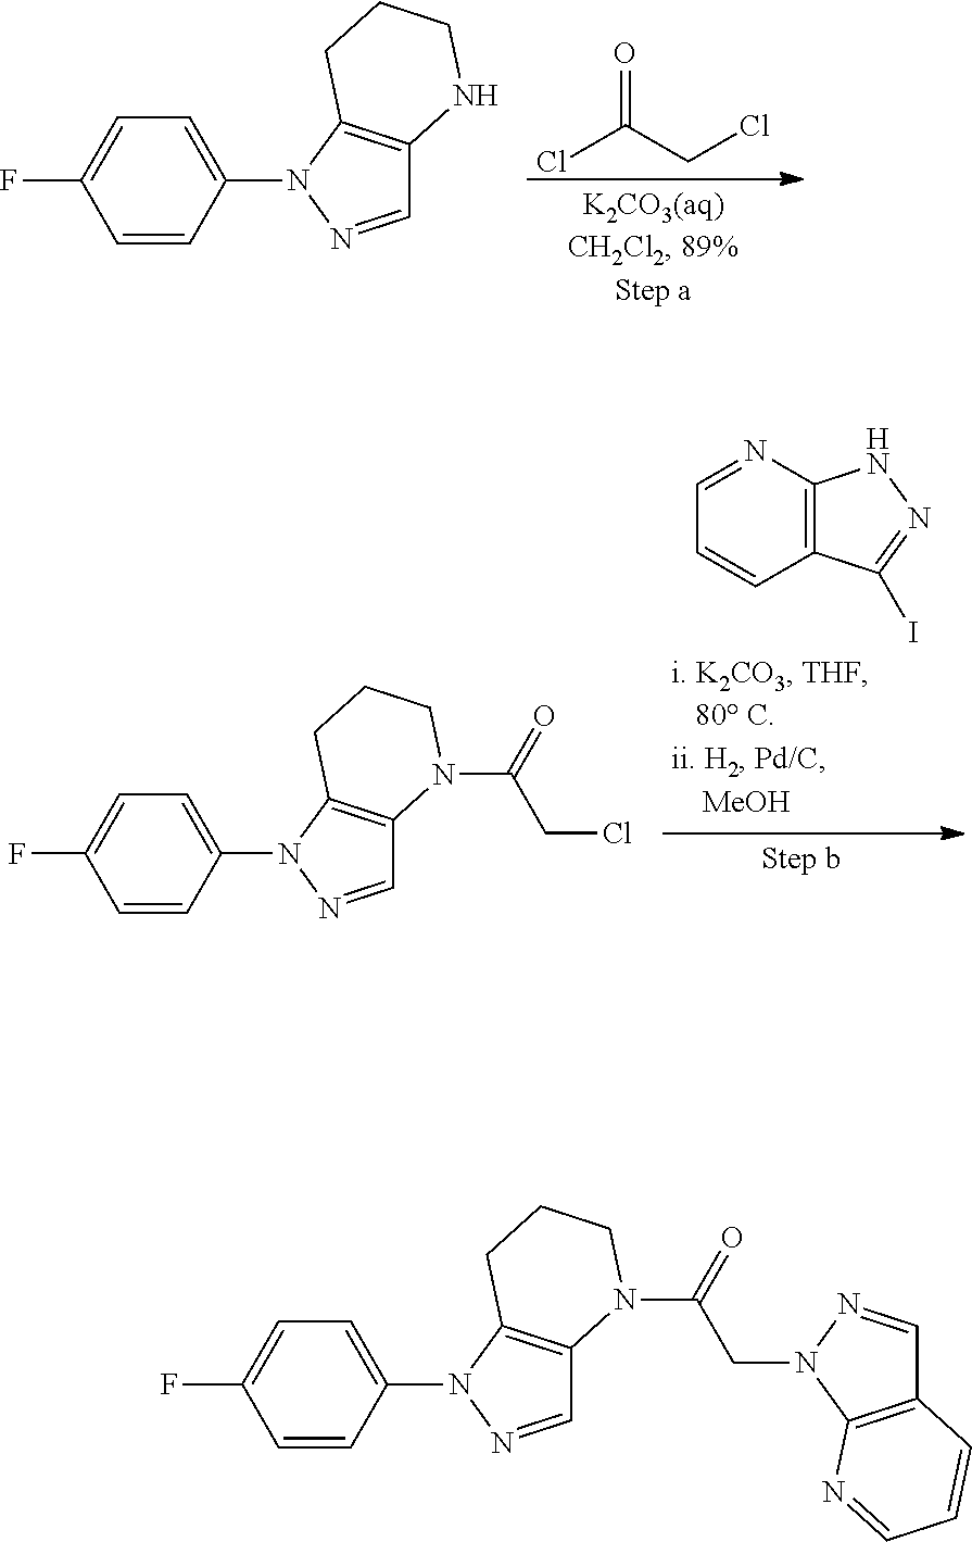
ClC(CCl)=O.C1=NN(C2=CC=C(F)C=C2)C2=C1NCCC2.C12=C(N=CC=C1)NN=C2I.C1=NN(C2=CC=C(F)C=C2)C2=C1N(C(CCl)=O)CCC2.C1=NN(C2=CC=C(F)C=C2)C2=C1N(C(CN1C3=C(C=N1)C=CC=N3)=O)CCC2
